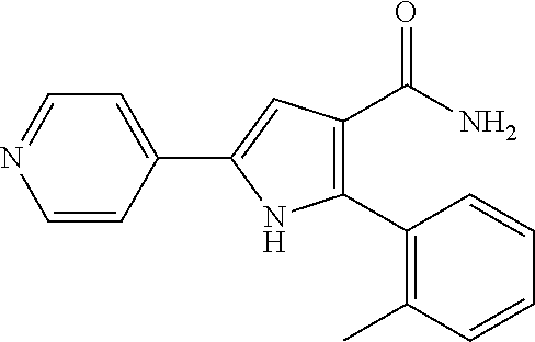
C1=CC(C2=CC(C(=O)N)=C(C3=C(C)C=CC=C3)N2)=CC=N1
